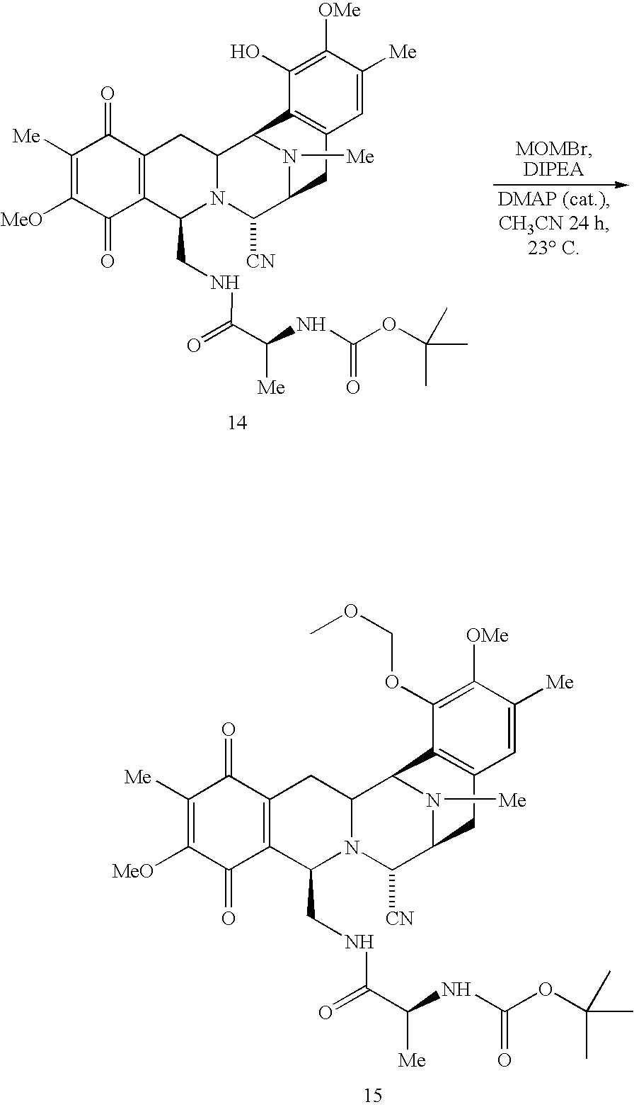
C1([Me])=C([MeO])C(=O)C2=C(C1=O)CC1N(C2CNC(=O)C(NC(OC(C)(C)C)=O)[Me])C([CN])C2N([Me])C1C1=C(C2)C=C([Me])C([OMe])=C1OCOC.C1([Me])=C([MeO])C(=O)C2=C(C1=O)CC1N(C2CNC(=O)C(NC(OC(C)(C)C)=O)[Me])C([CN])C2N([Me])C1C1=C(C2)C=C([Me])C([OMe])=C1O
